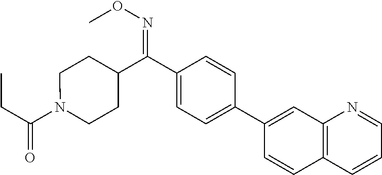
C(=O)(CC)N1CCC(C(C2=CC=C(C3=CC4=C(C=C3)C=CC=N4)C=C2)=NOC)CC1
